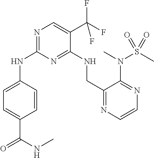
N(C1=NC=C(C(F)(F)F)C(NCC2=NC=CN=C2N(C)S(=O)(C)=O)=N1)C1=CC=C(C(NC)=O)C=C1
